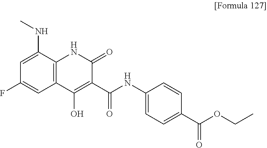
CNC1=CC(F)=CC2=C1NC(=O)C(C(NC1=CC=C(C(OCC)=O)C=C1)=O)=C2O
